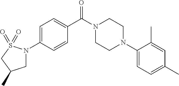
C1N(C2=CC=C(C(N3CCN(C4=CC=C(C)C=C4C)CC3)=O)C=C2)S(=O)(=O)CC1C
